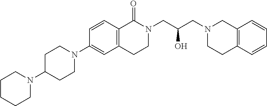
C1CCCCN1C1CCN(C2=CC3=C(C=C2)C(=O)N(CC(CN2CC4=C(CC2)C=CC=C4)O)CC3)CC1
